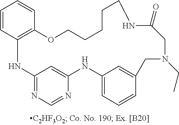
C1=CC2=C(C=C1)OCCCCCNC(=O)CN(CC)CC1=CC(=CC=C1)NC1=CC(=NC=N1)N2
